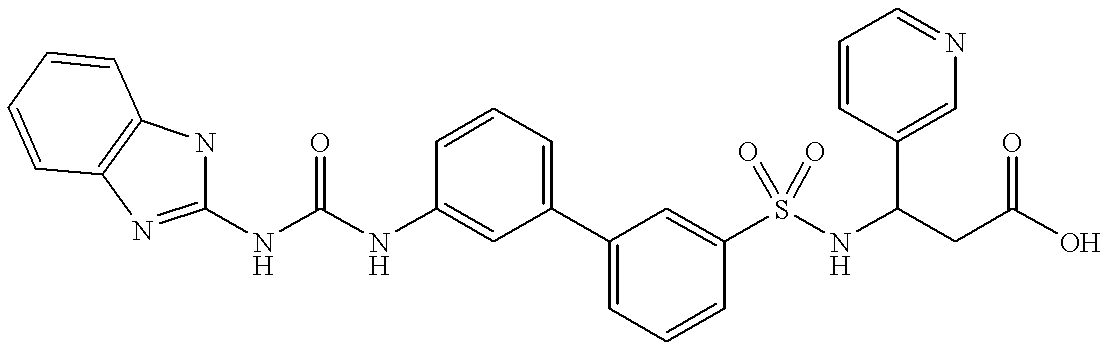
C(NC1=CC(C2=CC=CC(S(NC(CC(O)=O)C3=CN=CC=C3)(=O)=O)=C2)=CC=C1)(NC1=NC2=C(N1)C=CC=C2)=O
